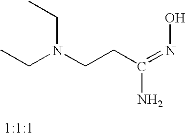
CCN(CCC(=NO)N)CC
